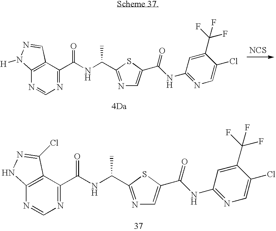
[NCS].N1=C(C(NC(C2=NC=C(C(NC3=NC=C(Cl)C(C(F)(F)F)=C3)=O)S2)C)=O)C2=C(N=C1)N([H])N=C2.N1=C(C(NC(C2=NC=C(C(NC3=NC=C(Cl)C(C(F)(F)F)=C3)=O)S2)C)=O)C2=C(N=C1)NN=C2Cl
